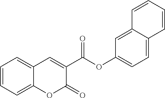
C1=CC=C2C(=C1)C=C(C(OC1=CC=C3C(=C1)C=CC=C3)=O)C(=O)O2
